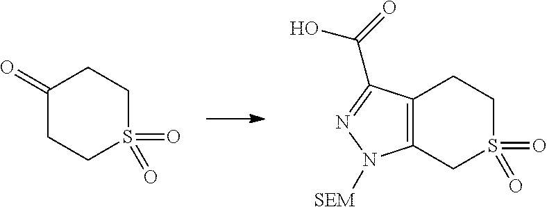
C1(=O)CCS(=O)(=O)CC1.C12=C(CS(=O)(=O)CC1)N([SEM])N=C2C(O)=O
